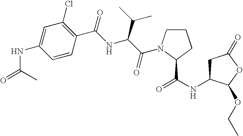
C1C(NC(=O)C2N(C(C(NC(C3=C(Cl)C=C(NC(=O)C)C=C3)=O)C(C)C)=O)CCC2)C(OCC)OC1=O
